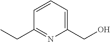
C1(CO)=CC=CC(CC)=N1
